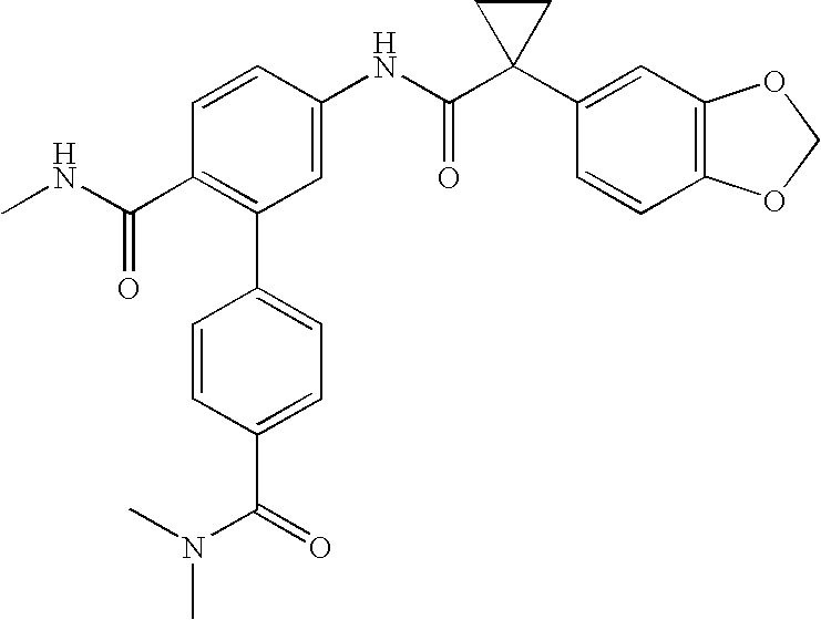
C1=CC(NC(C2(C3=CC4=C(C=C3)OCO4)CC2)=O)=CC(C2=CC=C(C(=O)N(C)C)C=C2)=C1C(NC)=O
